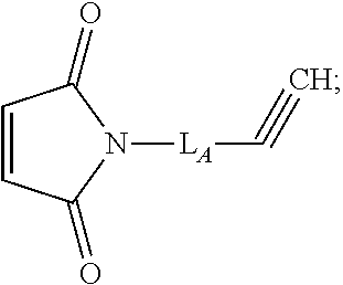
C1=CC(=O)N([LA]C#C)C1=O
